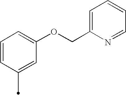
C1=CC(C)=CC(OCC2=CC=CC=N2)=C1
